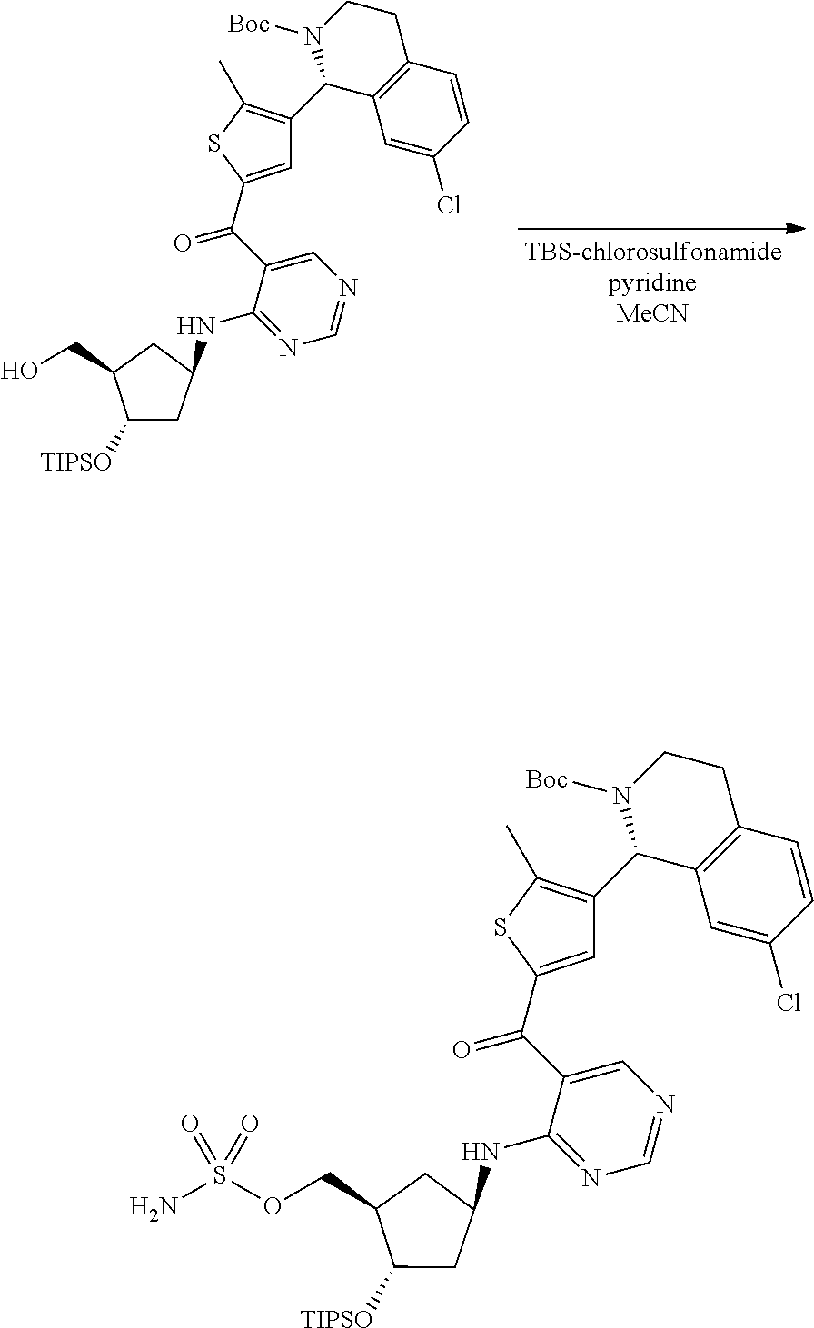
C1(C2=C(C)SC(C(C3=CN=CN=C3NC3CC([TIPSO])C(COS(N)(=O)=O)C3)=O)=C2)C2=C(CCN1[Boc])C=CC(Cl)=C2.C1(C2=C(C)SC(C(C3=CN=CN=C3NC3CC([TIPSO])C(CO)C3)=O)=C2)C2=C(CCN1[Boc])C=CC(Cl)=C2
